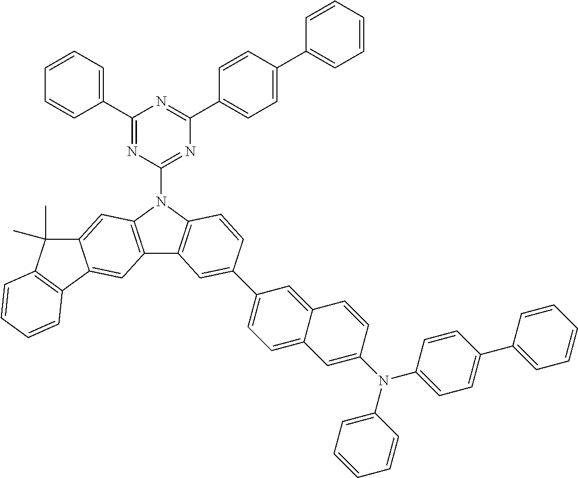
C1(C2=CC=CC=C2)=NC(N2C3=C(C4=C2C=C2C(=C4)C4=C(C2(C)C)C=CC=C4)C=C(C2=CC=C4C(=C2)C=CC(N(C2=CC=C(C5=CC=CC=C5)C=C2)C2=CC=CC=C2)=C4)C=C3)=NC(C2=CC=C(C3=CC=CC=C3)C=C2)=N1
